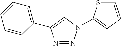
S1C=CC=C1N1N=NC(C2=CC=CC=C2)=C1
